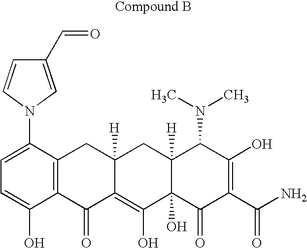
C1=C(N2C=C(C=O)C=C2)C2=C(C(O)=C1)C(=O)C1=C(O)C3(O)C([H])(CC1([H])C2)C(N(C)C)C(O)=C(C(N)=O)C3=O
